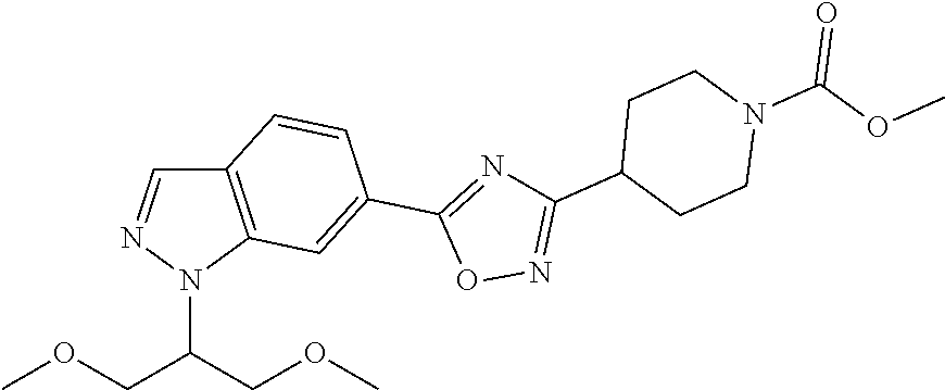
C12=C(N(C(COC)COC)N=C1)C=C(C1=NC(C3CCN(C(OC)=O)CC3)=NO1)C=C2
